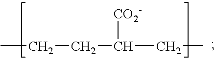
CCCC(CC)[CO2-]
